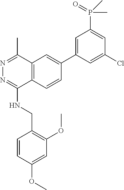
O(C)C1=CC(OC)=C(CNC2=NN=C(C)C3=C2C=CC(C2=CC(P(C)(C)=O)=CC(Cl)=C2)=C3)C=C1
